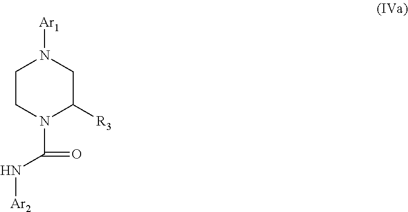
C1CN(C(N[Ar2])=O)C([R3])CN1[Ar1]
